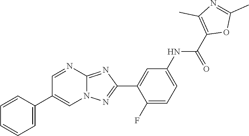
C1=C(C2=CN3C(=NC(C4=CC(NC(C5=C(C)N=C(C)O5)=O)=CC=C4F)=N3)N=C2)C=CC=C1
